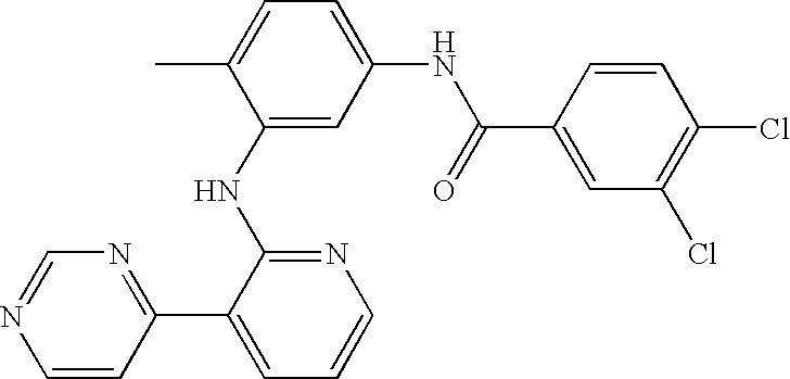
N1=C(C2=CC=CN=C2NC2=CC(NC(C3=CC(Cl)=C(Cl)C=C3)=O)=CC=C2C)C=CN=C1
